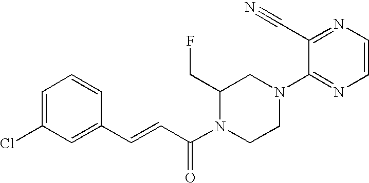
C1=CC(C=CC(N2CCN(C3=NC=CN=C3C#N)CC2CF)=O)=CC(Cl)=C1
